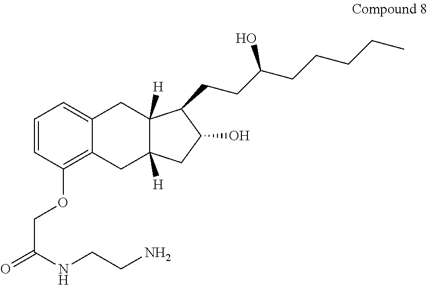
C1=CC(OCC(=O)NCCN)=C2C(=C1)CC1([H])C([H])(C2)CC(O)C1CCC(CCCCC)O
